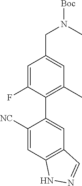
C1=C(F)C(C2=CC3=C(C=C2[NC])NN=C3)=C(C)C=C1CN(C)[Boc]
